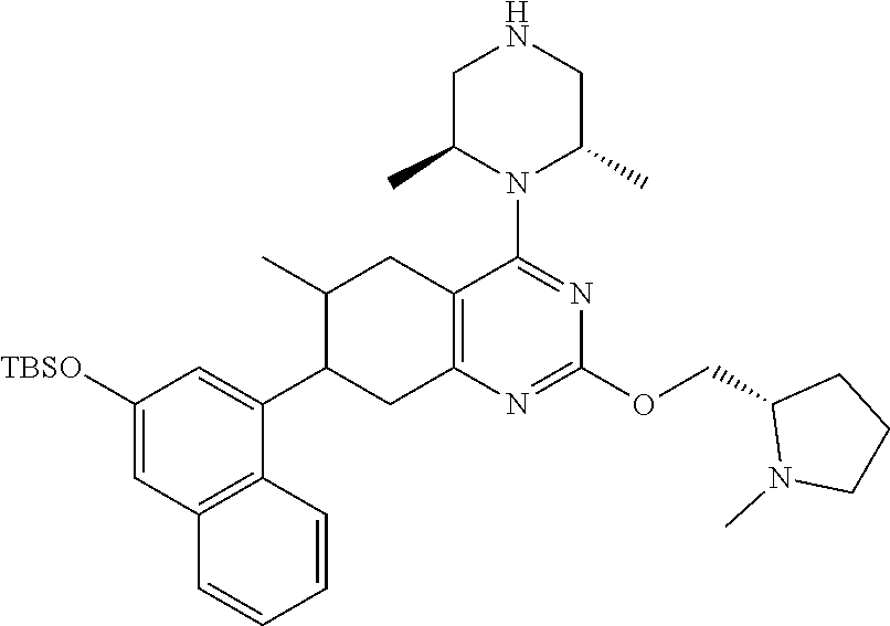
C1([TBSO])=CC2=C(C(C3CC4=C(CC3C)C(N3C(C)CNCC3C)=NC(OCC3N(C)CCC3)=N4)=C1)C=CC=C2
